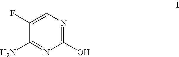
C1(N)=NC(O)=NC=C1F
